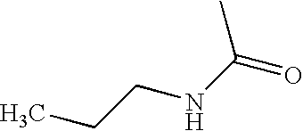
CCCNC(=O)C
